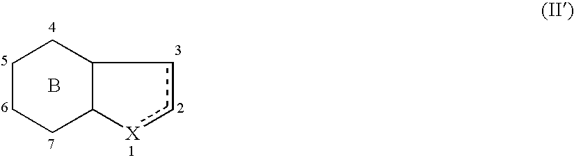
B.C1CCC2C(C1)cc[X]2
